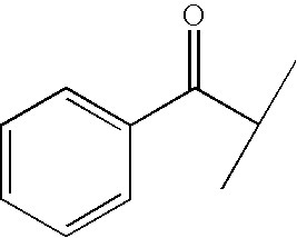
C1=C(C(C(C)C)=O)C=CC=C1
